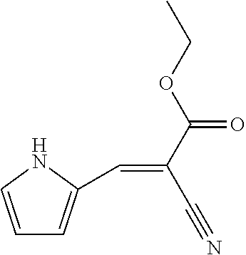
C1=CNC(C=C(C(OCC)=O)C#N)=C1
